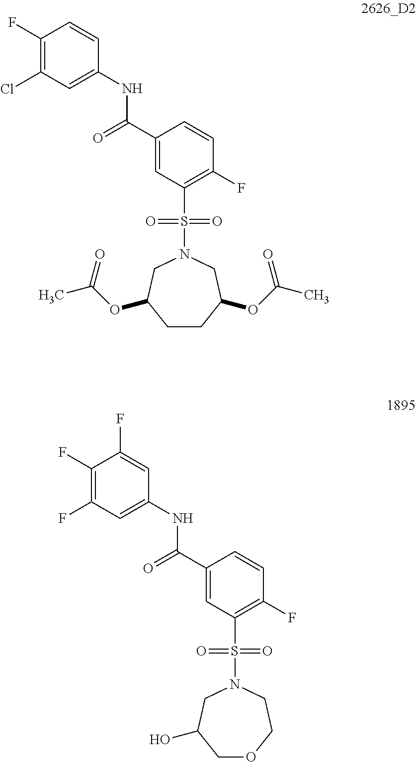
C1(F)=C(F)C=C(NC(C2=CC(S(N3CC(O)COCC3)(=O)=O)=C(F)C=C2)=O)C=C1F.C1(F)=C(Cl)C=C(NC(C2=CC(S(N3CC(OC(C)=O)CCC(OC(C)=O)C3)(=O)=O)=C(F)C=C2)=O)C=C1
